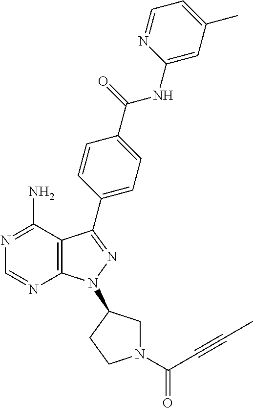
N1=C(N)C2=C(N=C1)N(C1CN(C(C#CC)=O)CC1)N=C2C1=CC=C(C(=O)NC2=CC(C)=CC=N2)C=C1
